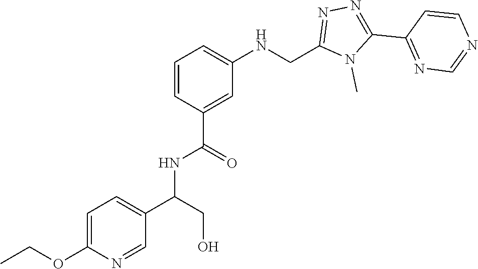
N1=C(C2=NN=C(CNC3=CC=CC(C(NC(C4=CC=C(OCC)N=C4)CO)=O)=C3)N2C)C=CN=C1
